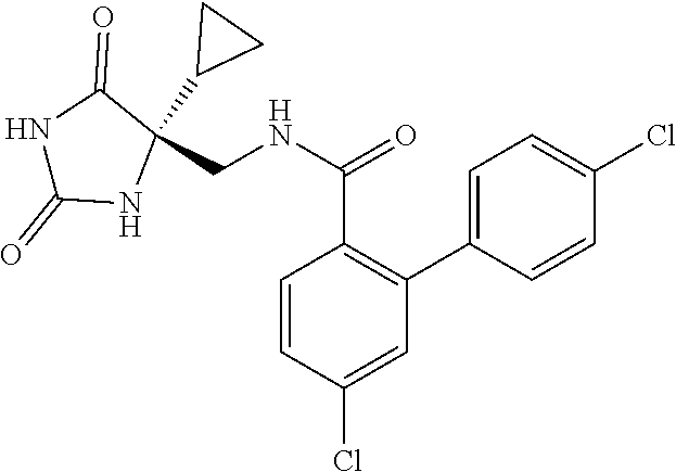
C1=C(C2=C(C(NCC3(C4CC4)NC(=O)NC3=O)=O)C=CC(Cl)=C2)C=CC(Cl)=C1
